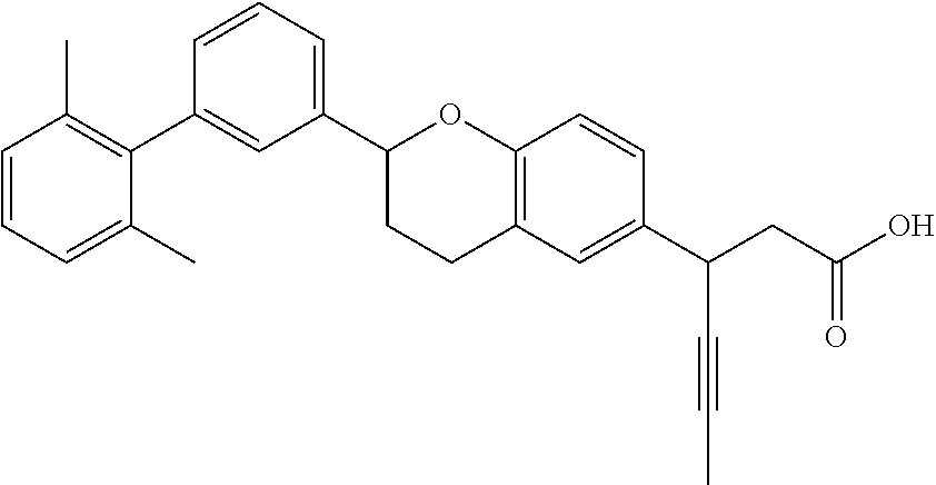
C1=CC=C(C)C(C2=CC(C3CCC4=C(O3)C=CC(C(CC(O)=O)C#CC)=C4)=CC=C2)=C1C
